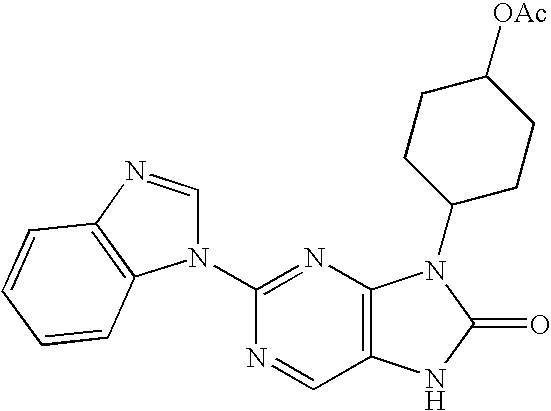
C1(N2C=NC3=C2C=CC=C3)=NC2=C(C=N1)NC(=O)N2C1CCC([OAc])CC1
